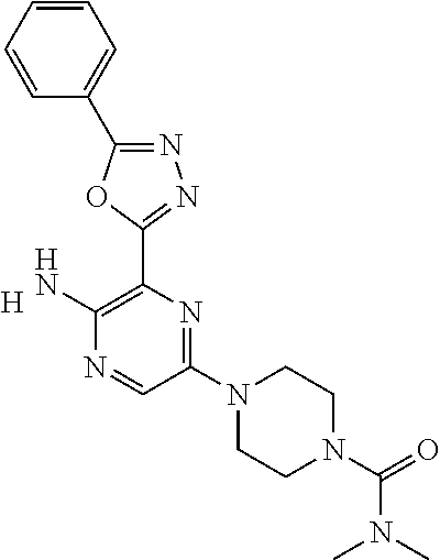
[H].C1(N2CCN(C(=O)N(C)C)CC2)=NC(C2=NN=C(C3=CC=CC=C3)O2)=C(N)N=C1
